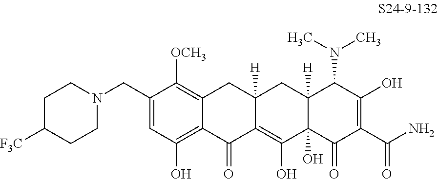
C1(CN2CCC([F3C])CC2)=CC(O)=C2C(=C1[OCH3])CC1([H])C(=C(O)C3(O)C([H])(C1)C(N(C)C)C(O)=C(C(N)=O)C3=O)C2=O
